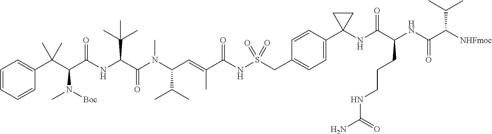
C1=CC=CC(C(C(C(NC(C(N(C(C=C(C(NS(CC2=CC=C(C3(NC(C(NC(C([NHFmoc])C(C)C)=O)CCCNC(N)=O)=O)CC3)C=C2)(=O)=O)=O)C)C(C)C)C)=O)C(C)(C)C)=O)N(C)[Boc])(C)C)=C1
